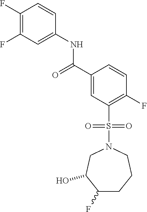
C1(F)=C(F)C=C(NC(=O)C2=CC(S(=O)(=O)N3CC(O)C(F)CCC3)=C(F)C=C2)C=C1
